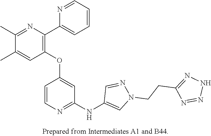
C1=CC=NC(C2=C(OC3=CC(NC4=CN(CCC5=NNN=N5)N=C4)=NC=C3)C=C(C)C(C)=N2)=C1
